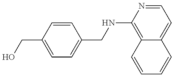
OCC1=CC=C(CNC2=C3C(=CC=N2)C=CC=C3)C=C1
